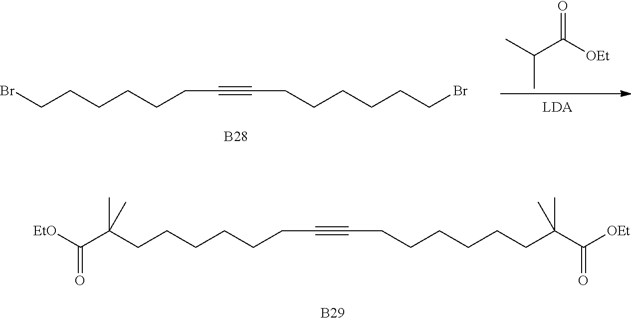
BrCCCCCCC#CCCCCCCBr.CC(C([OEt])=O)C.[B28].C(CCCCCCC#CCCCCCCC(C)(C(=O)[OEt])C)(C([EtO])=O)(C)C.[B29]
